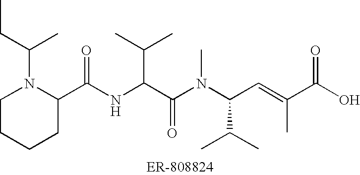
C1CCCC(C(NC(C(N(C(C=C(C)C(O)=O)C(C)C)C)=O)C(C)C)=O)N1C(C)CC
